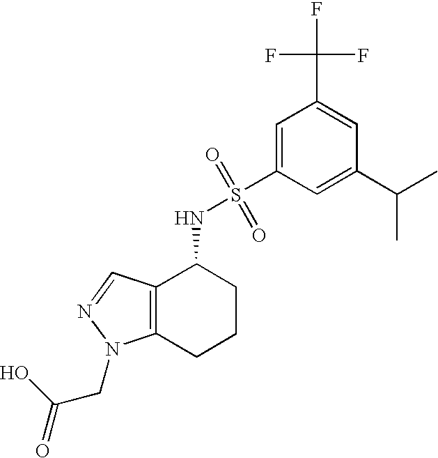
C1(C(C)C)=CC(S(=O)(=O)NC2C3=C(CCC2)N(CC(=O)O)N=C3)=CC(C(F)(F)F)=C1
